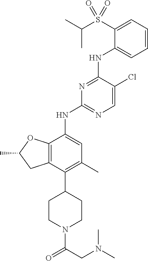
C1=CC=C(S(C(C)C)(=O)=O)C(NC2=NC(NC3=CC(C)=C(C4CCN(C(CN(C)C)=O)CC4)C4=C3OC(C)C4)=NC=C2Cl)=C1
